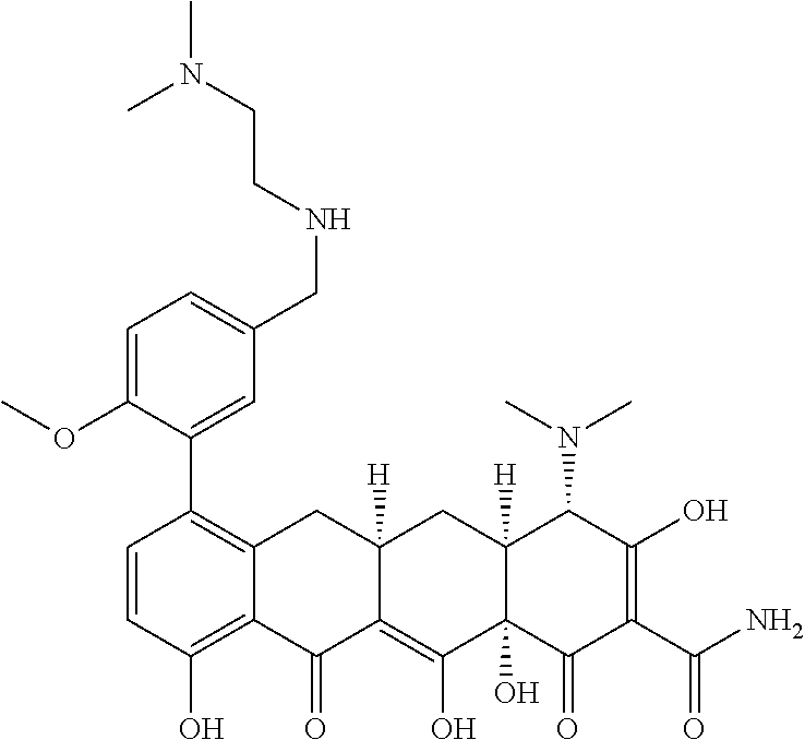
COC1=CC=C(CNCCN(C)C)C=C1C1=C2C(=C(O)C=C1)C(=O)C1=C(O)C3(O)C([H])(CC1([H])C2)C(N(C)C)C(O)=C(C(N)=O)C3=O
